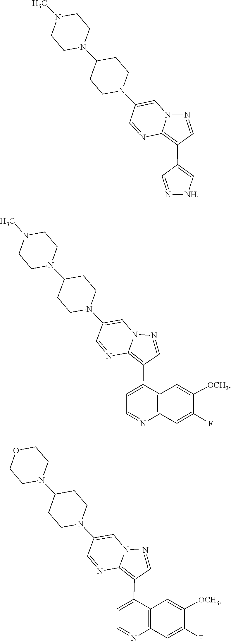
C1(N2CCC(N3CCN(C)CC3)CC2)=CN2N=CC(C3=C[NH]N=C3)=C2N=C1.C1=NC2=C(C3=CC=NC4=C3C=C([OCH3])C(F)=C4)C=NN2C=C1N1CCC(N2CCN(C)CC2)CC1.C1=NC2=C(C3=CC=NC4=C3C=C([OCH3])C(F)=C4)C=NN2C=C1N1CCC(N2CCOCC2)CC1
